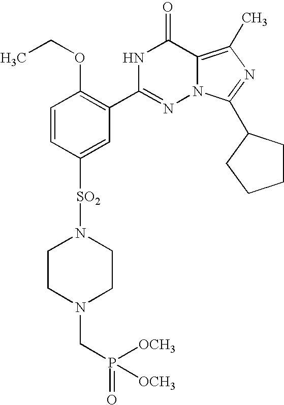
C1=CC([SO2]N2CCN(CP(=O)([OCH3])[OCH3])CC2)=CC(C2=NN3C(=C(C)N=C3C3CCCC3)C(=O)N2)=C1OCC
